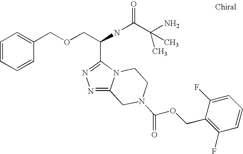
C1=CC=CC(COCC(NC(C(N)(C)C)=O)C2=NN=C3N2CCN(C(=O)OCC2=C(F)C=CC=C2F)C3)=C1
